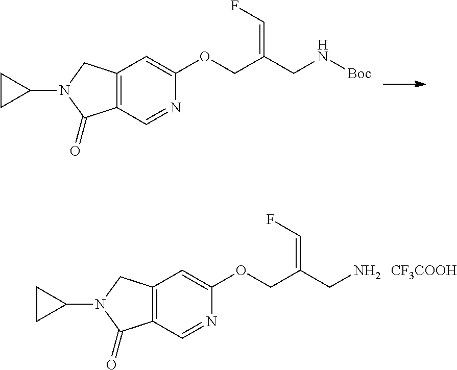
[CF3COOH].C12=C(C=NC(OCC(CN)=CF)=C1)C(=O)N(C1CC1)C2.C12=C(C=NC(OCC(CN[Boc])=CF)=C1)C(=O)N(C1CC1)C2
